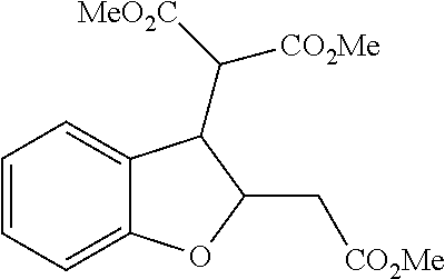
C1=CC=C2C(=C1)C(C([MeO2C])[CO2Me])C(C[CO2Me])O2
